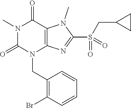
N1(C)C(=O)N(CC2=C(Br)C=CC=C2)C2=C(C1=O)N(C)C(S(=O)(CC1CC1)=O)=N2
